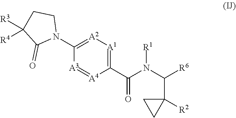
C1(C(N(C([R6])C2([R2])CC2)[R1])=O)=[A1][A2]=C(N2CCC([R3])([R4])C2=O)[A3]=[A4]1
